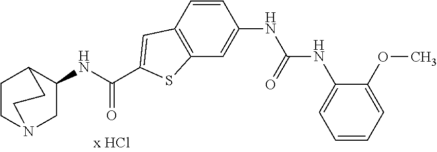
C1(NC(C2=CC3=C(C=C(NC(NC4=CC=CC=C4OC)=O)C=C3)S2)=O)CN2CCC1CC2
